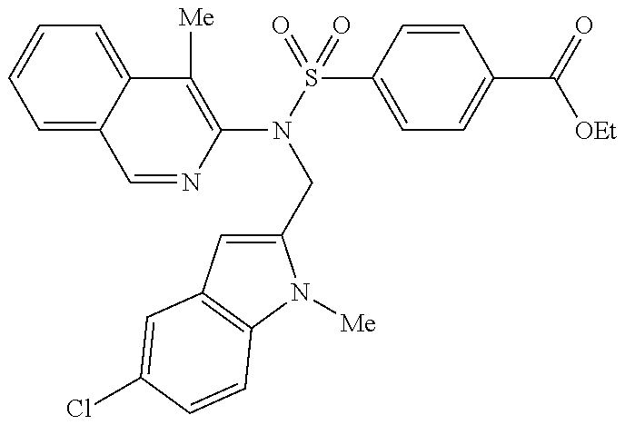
C1=NC(N(S(=O)(=O)C2=CC=C(C(=O)[OEt])C=C2)CC2=CC3=C(N2[Me])C=CC(Cl)=C3)=C([Me])C2=CC=CC=C12
